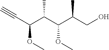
C(C(C(C(C(CO)C)OC)C)OC)#C
